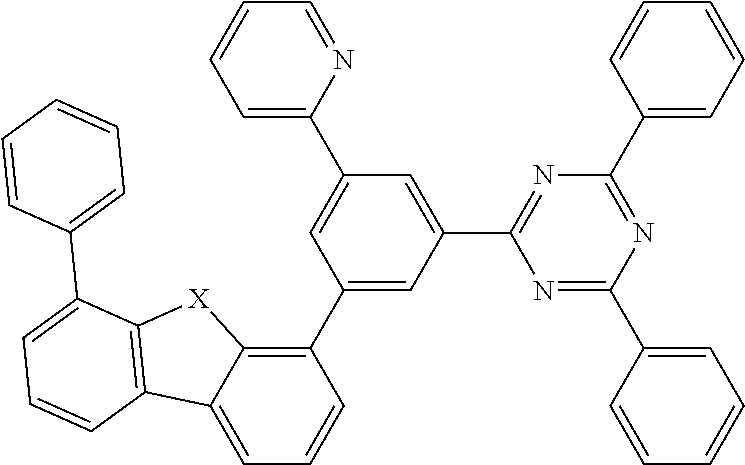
C1=CC=C(C2=NC(C3=CC=CC=C3)=NC(C3=CC(C4=CC=CC=N4)=CC(C4=C5C(=CC=C4)C4=C([X]5)C(C5=CC=CC=C5)=CC=C4)=C3)=N2)C=C1
